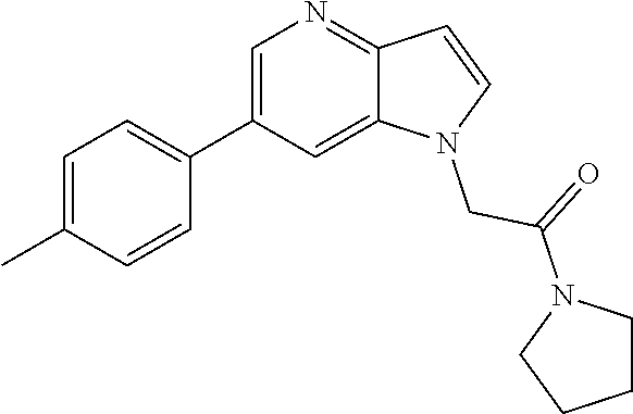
C1=C(C2=CC=C(C)C=C2)C=C2C(=N1)C=CN2CC(=O)N1CCCC1
